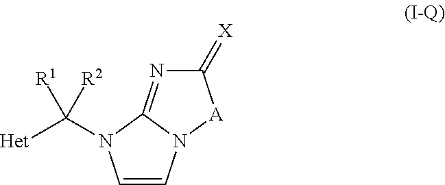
C([Het])([R2])([R1])N1C=CN2C1=NC(=[X])[A]2
